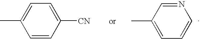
C1=CC([CN])=CC=C1C.C1(C)=CC=CN=C1
